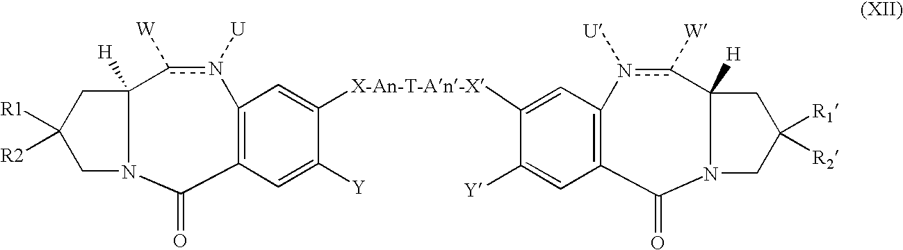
C1C([R1])([R2])CN2C(=O)C3=C(n([U])c([W])C12[H])C=C([X-An-T-An-X]C1=CC2=C(C=C1[Y])C(=O)N1CC([R1])([R2])CC1([H])c([W])n2[U])C([Y])=C3
